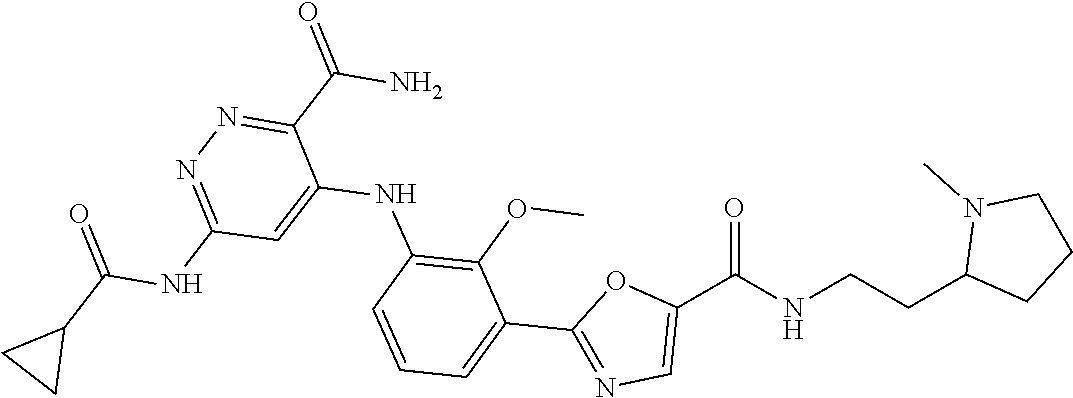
C1(CCNC(C2=CN=C(C3=CC=CC(NC4=CC(NC(=O)C5CC5)=NN=C4C(N)=O)=C3OC)O2)=O)CCCN1C
